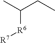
CC(CC)[R6][R7]
